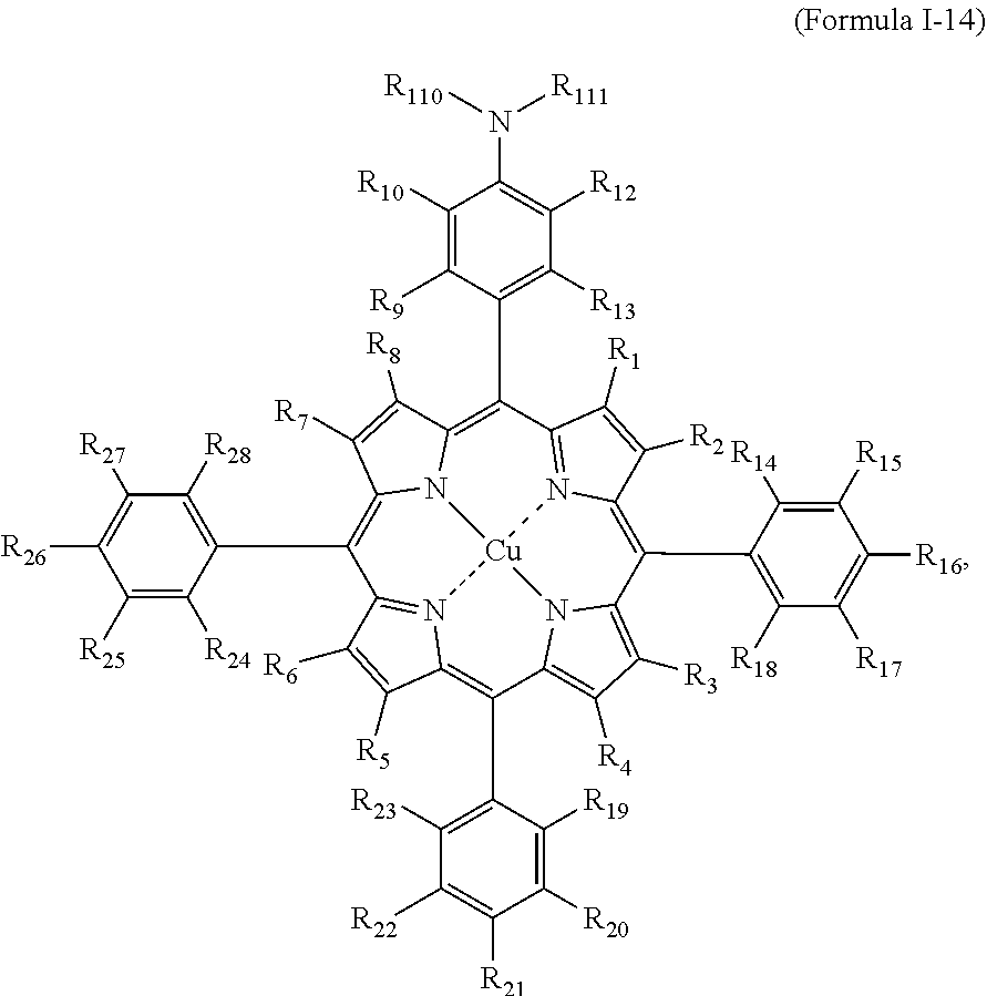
C1(C2=C([R28])C([R27])=C([R26])C([R25])=C2[R24])=C2N3C(=C(C4=C([R13])C([R12])=C(N([R111])[R110])C([R10])=C4[R9])C4=N5C(=C(C6=C([R18])C([R17])=C([R16])C([R15])=C6[R14])C6=C([R3])C([R4])=C7N6[Cu]35N3=C1C([R6])=C([R5])C3=C7C1=C([R23])C([R22])=C([R21])C([R20])=C1[R19])C([R2])=C4[R1])C([R8])=C2[R7]
